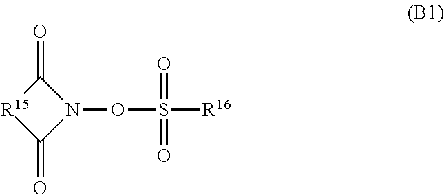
N1(OS(=O)(=O)[R16])C(=O)[R15]C1=O
